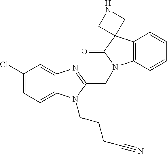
C12=C(C=CC=C1)N(CC1=NC3=CC(Cl)=CC=C3N1CCCC#N)C(=O)C21CNC1
